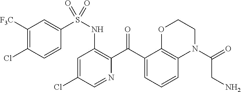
C1=C(Cl)C=NC(C(C2=CC=CC3=C2OCCN3C(=O)CN)=O)=C1NS(=O)(C1=CC([F3C])=C(Cl)C=C1)=O
